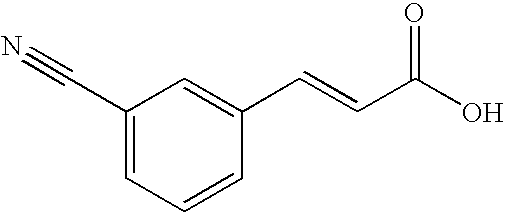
C1=C(C=CC(O)=O)C=CC=C1C#N
